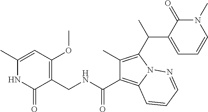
C1(C)=CC(OC)=C(CNC(C2=C3N(C(C(C)C4=CC=CN(C)C4=O)=C2C)N=CC=C3)=O)C(=O)N1
